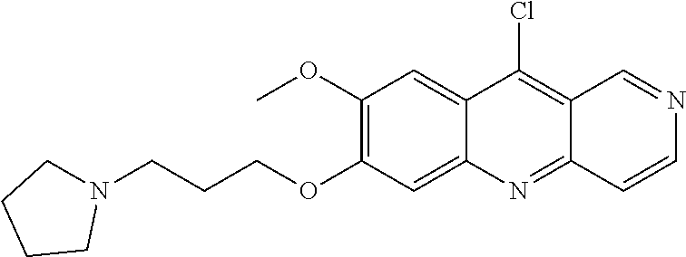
N1(CCCOC2=C(OC)C=C3C(=C2)N=C2C=CN=CC2=C3Cl)CCCC1
